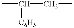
CC(CC)[C6H5]
